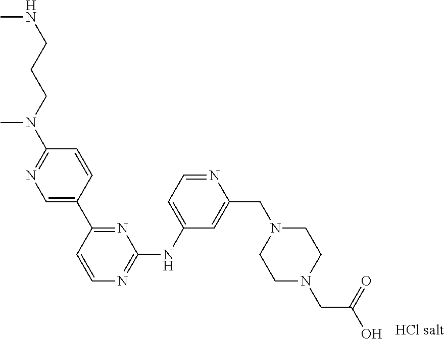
CNCCCN(C1=NC=C(C2=NC(NC3=CC=NC(CN4CCN(CC(=O)O)CC4)=C3)=NC=C2)C=C1)C
